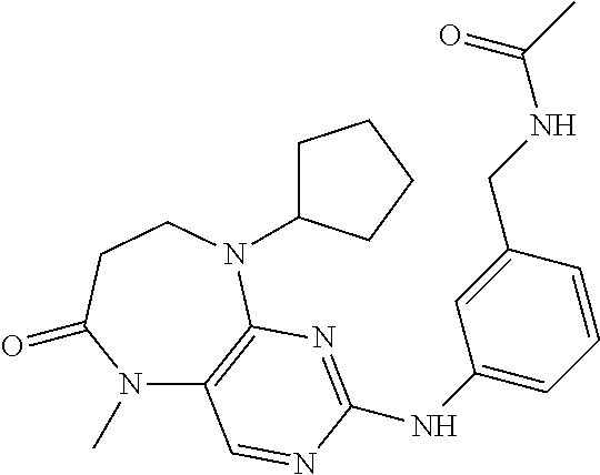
N1(C)C2=C(N(C3CCCC3)CCC1=O)N=C(NC1=CC=CC(CNC(C)=O)=C1)N=C2
